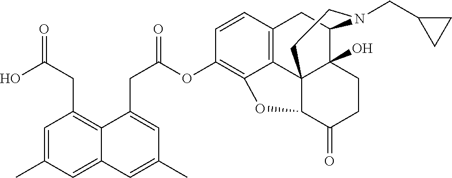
C(C(OC1=C2C3=C(C=C1)CC1C4(O)C3(C(C(=O)CC4)O2)CCN1CC1CC1)=O)C1=CC(C)=CC2=CC(C)=CC(CC(=O)O)=C12
